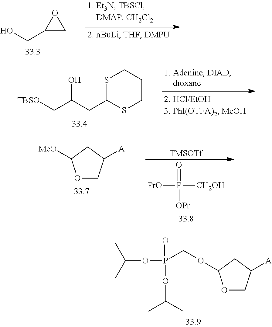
C1(CO)CO1.S1C(CC(C[TBSO])O)SCCC1.O1CC([A])CC1OCP(=O)(OC(C)C)OC(C)C.O1CC([A])CC1[MeO].O=P([OPr])([PrO])[CH2OH].[TMSOTf]
